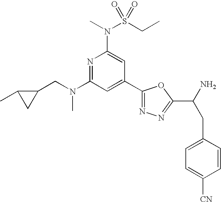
N1=C(N(CC2C(C)C2)C)C=C(C2=NN=C(C(N)CC3=CC=C([CN])C=C3)O2)C=C1N(S(CC)(=O)=O)C
